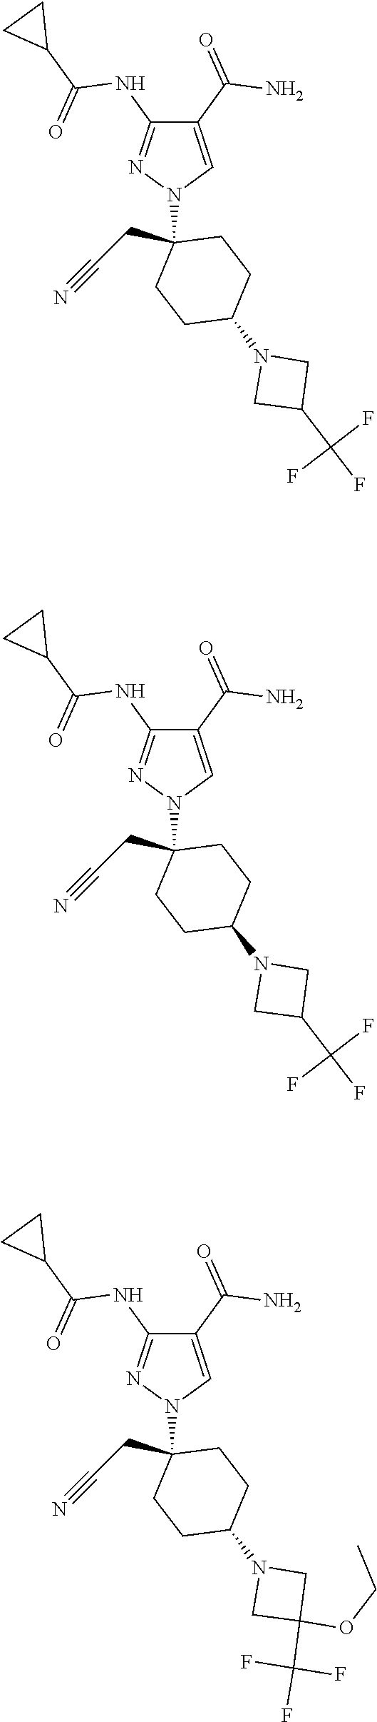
C1(C(N)=O)=CN(C2(CC#N)CCC(N3CC(C(F)(F)F)(OCC)C3)CC2)N=C1NC(C1CC1)=O.C1(C(N)=O)=CN(C2(CC#N)CCC(N3CC(C(F)(F)F)C3)CC2)N=C1NC(C1CC1)=O.C1(C(N)=O)=CN(C2(CC#N)CCC(N3CC(C(F)(F)F)C3)CC2)N=C1NC(C1CC1)=O
